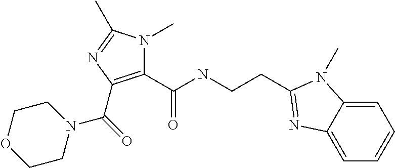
C1=C2C(=CC=C1)N=C(CCNC(C1=C(C(=O)N3CCOCC3)N=C(C)N1C)=O)N2C
